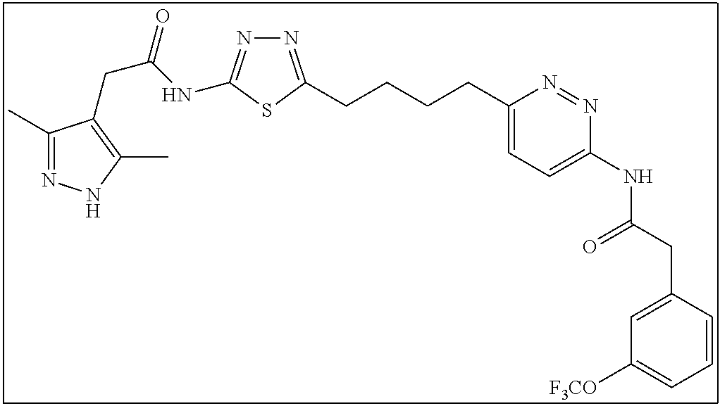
C1(C)=NNC(C)=C1CC(NC1=NN=C(CCCCC2=CC=C(NC(CC3=CC([F3CO])=CC=C3)=O)N=N2)S1)=O
